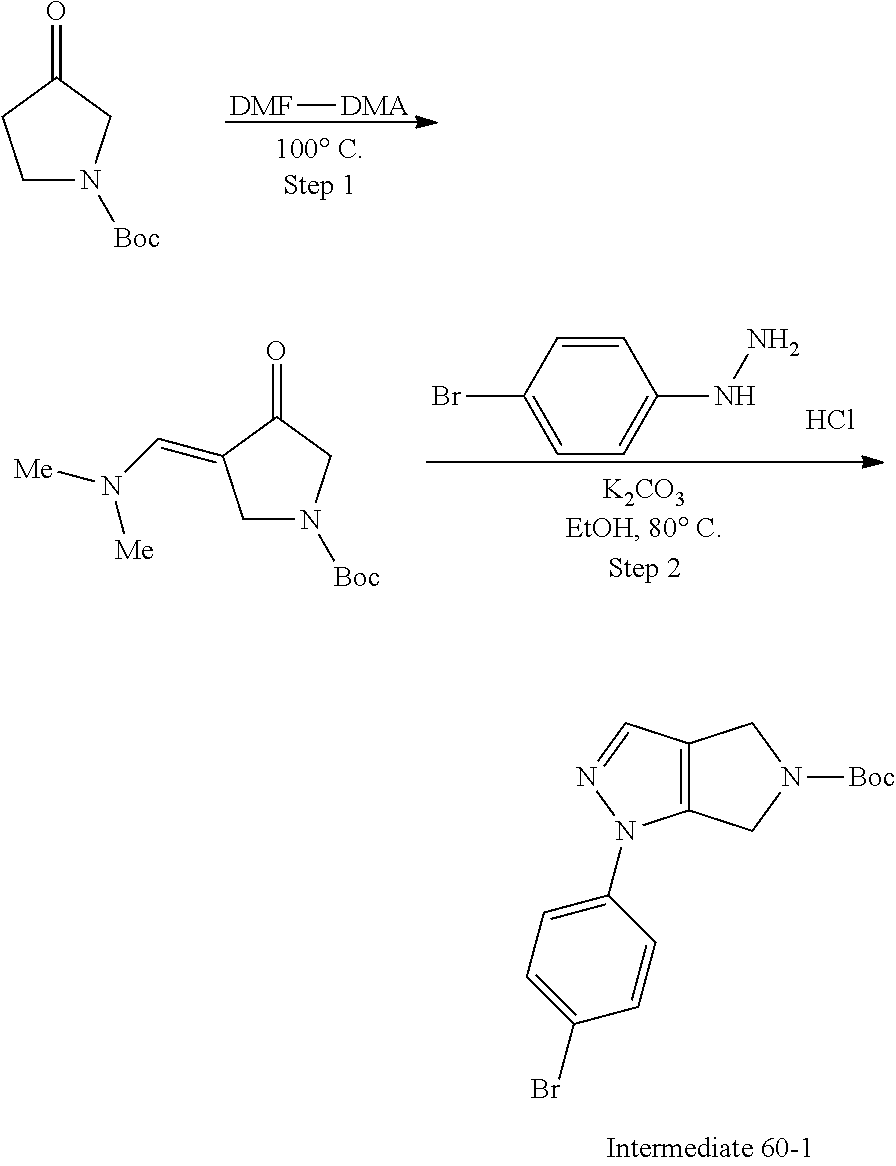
C1N([Boc])CC(=O)C1=CN([Me])[Me].C1=CC(Br)=CC=C1NN.Cl.C12=C(C=NN1C1=CC=C(Br)C=C1)CN([Boc])C2.C1N([Boc])CC(=O)C1.[DMF][DMA]
